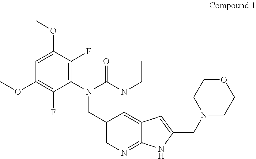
C1=C(OC)C(F)=C(N2CC3=CN=C4C(=C3N(CC)C2=O)C=C(CN2CCOCC2)N4)C(F)=C1OC
